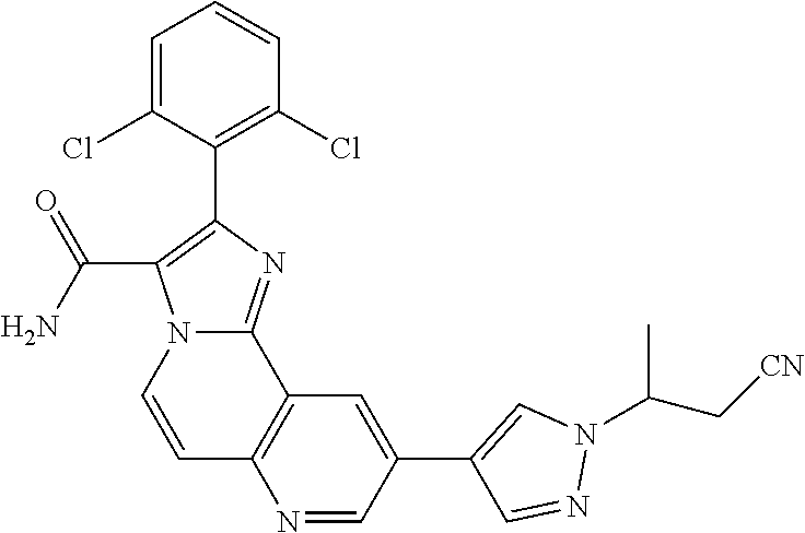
C1=C(Cl)C(C2=C(C(N)=O)N3C=CC4=C(C3=N2)C=C(C2=CN(C(C)C[CN])N=C2)C=N4)=C(Cl)C=C1
